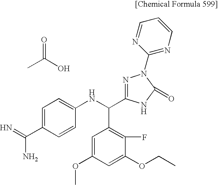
C1=C(C(=N)N)C=CC(NC(C2=C(F)C(OCC)=CC(OC)=C2)C2=NN(C3=NC=CC=N3)C(=O)N2)=C1.C(O)(=O)C
